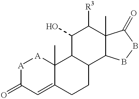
[A]1C(=O)C=C2C(C)([A]1)C1C(CC2)C2C(C)(C([R3])C1O)C(=O)BB2
